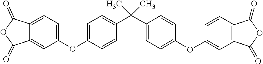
C1=C(OC2=CC=C3C(=C2)C(=O)OC3=O)C=CC(C(C2=CC=C(OC3=CC4=C(C=C3)C(=O)OC4=O)C=C2)(C)C)=C1
